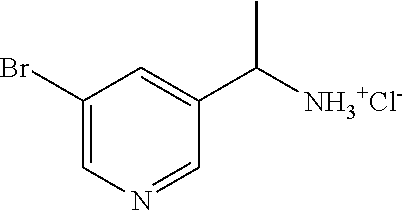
C1(Br)=CN=CC(C(C)[NH3+Cl-])=C1
